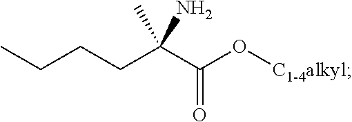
CCCCC(C(O[C1-4alkyl])=O)(C)N
